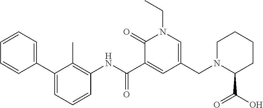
C1=CC=C(C2=CC=CC(NC(C3=CC(CN4C(C(=O)O)CCCC4)=CN(CC)C3=O)=O)=C2C)C=C1
